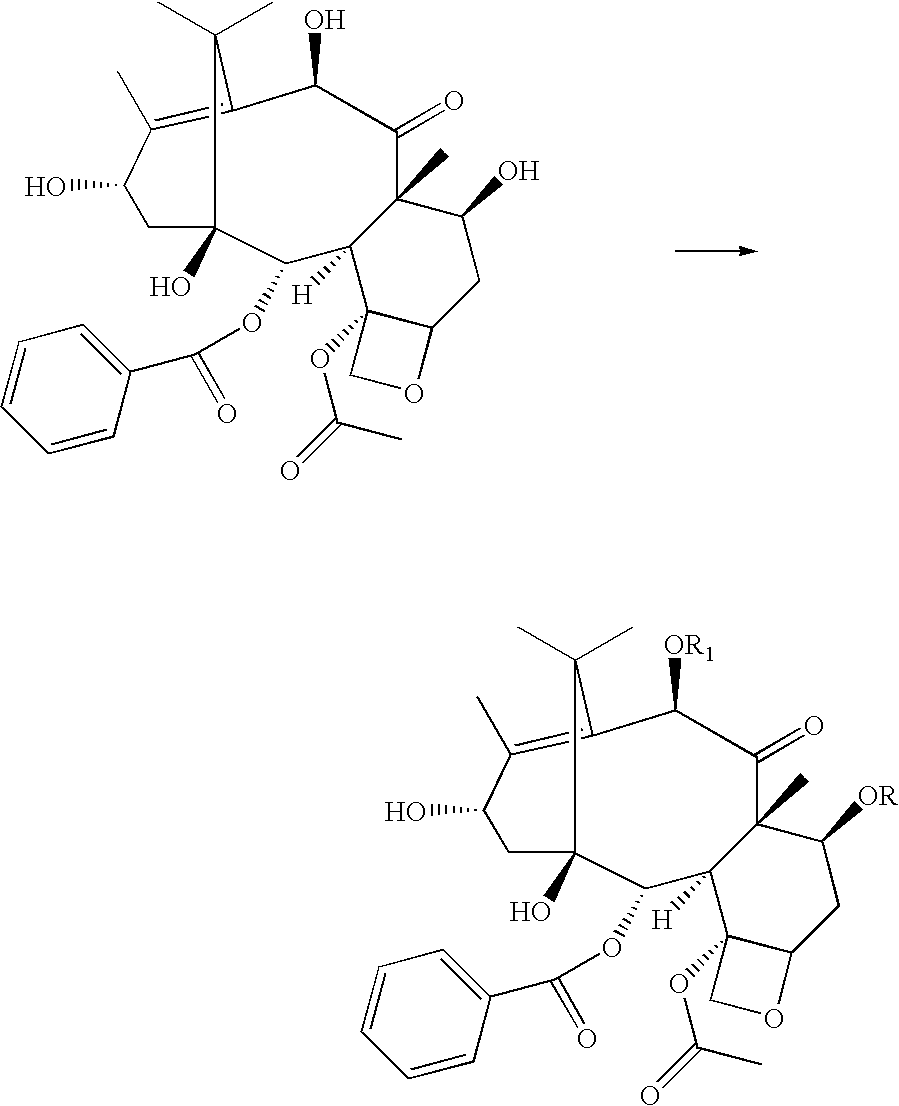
CC1(C)C2=C(C)C(O)CC1(O)C(OC(C1=CC=CC=C1)=O)C1([H])C3(OC(=O)C)C(CC(O)C1(C)C(=O)C2O)OC3.CC1(C)C2=C(C)C(O)CC1(O)C(OC(C1=CC=CC=C1)=O)C1([H])C3(OC(=O)C)C(CC([OR])C1(C)C(=O)C2[OR1])OC3
